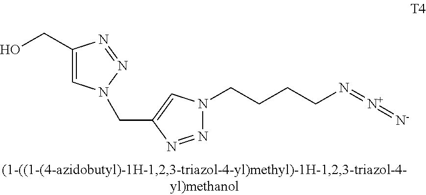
OCC1=CN(CC2=CN(CCCCN=[N+]=[N-])N=N2)N=N1
